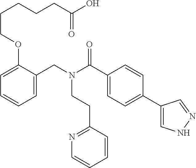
C1=C(CN(C(C2=CC=C(C3=CNN=C3)C=C2)=O)CCC2=NC=CC=C2)C(OCCCCCC(O)=O)=CC=C1
